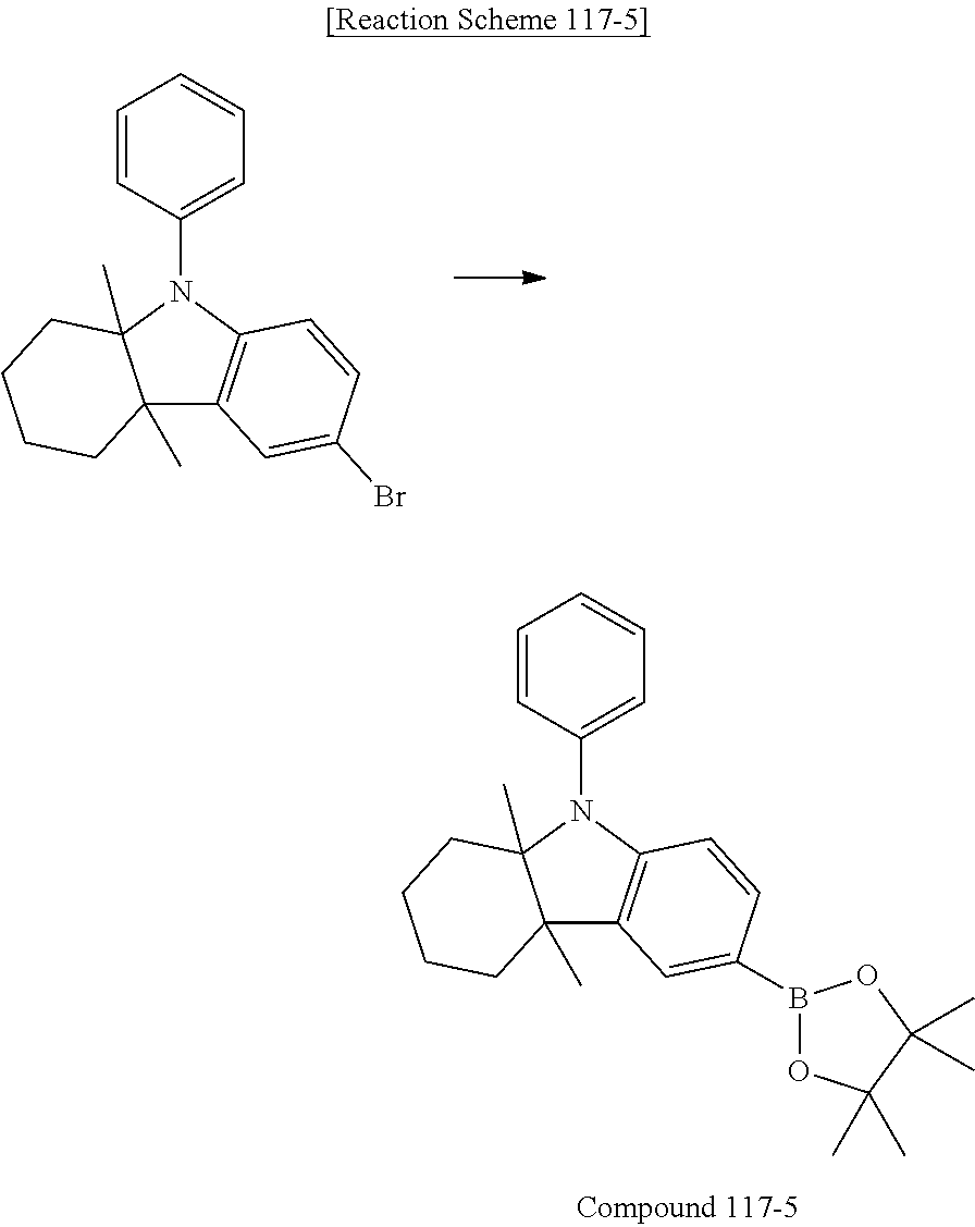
C1=CC(N2C3(C)C(C)(C4=C2C=CC(Br)=C4)CCCC3)=CC=C1.C1=CC(N2C3(C)C(C)(C4=C2C=CC(B2OC(C)(C)C(C)(C)O2)=C4)CCCC3)=CC=C1
